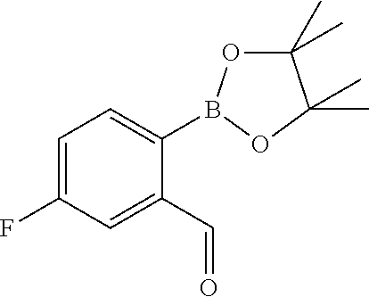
C1=C(F)C=C(C=O)C(B2OC(C)(C)C(C)(C)O2)=C1
